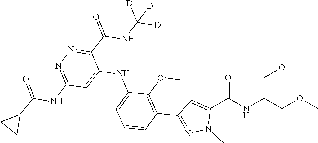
COCC(NC(C1=CC(C2=C(OC)C(NC3=CC(NC(=O)C4CC4)=NN=C3C(NC([D])([D])[D])=O)=CC=C2)=NN1C)=O)COC
